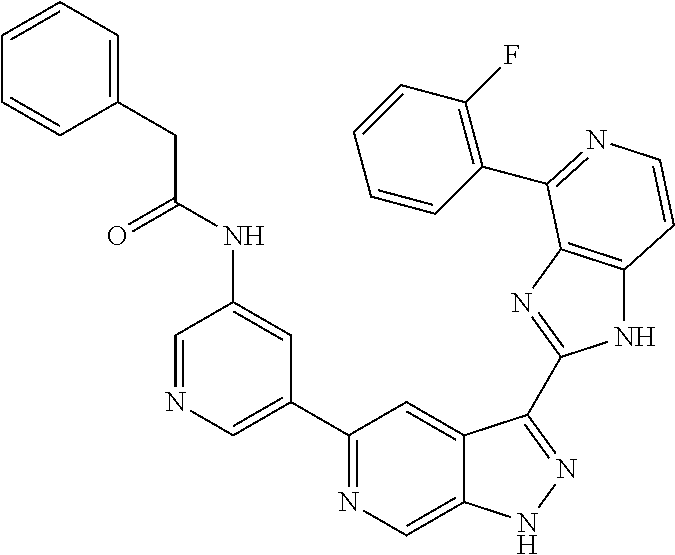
C1=NC=C(C2=NC=C3C(=C2)C(C2=NC4=C(N2)C=CN=C4C2=C(F)C=CC=C2)=NN3)C=C1NC(CC1=CC=CC=C1)=O
